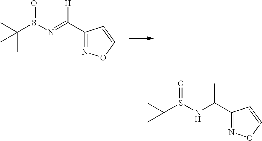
C(C1=NOC=C1)([H])=NS(C(C)(C)C)=O.C(C1=NOC=C1)(C)NS(C(C)(C)C)=O
